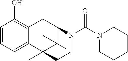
C1(O)=C2C(=CC=C1)C1(C)C(C)(C)C(C2)N(C(N2CCCCC2)=O)CC1
